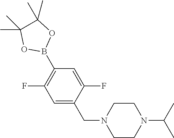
C1(F)=CC(B2OC(C)(C)C(C)(C)O2)=C(F)C=C1CN1CCN(C(C)C)CC1
